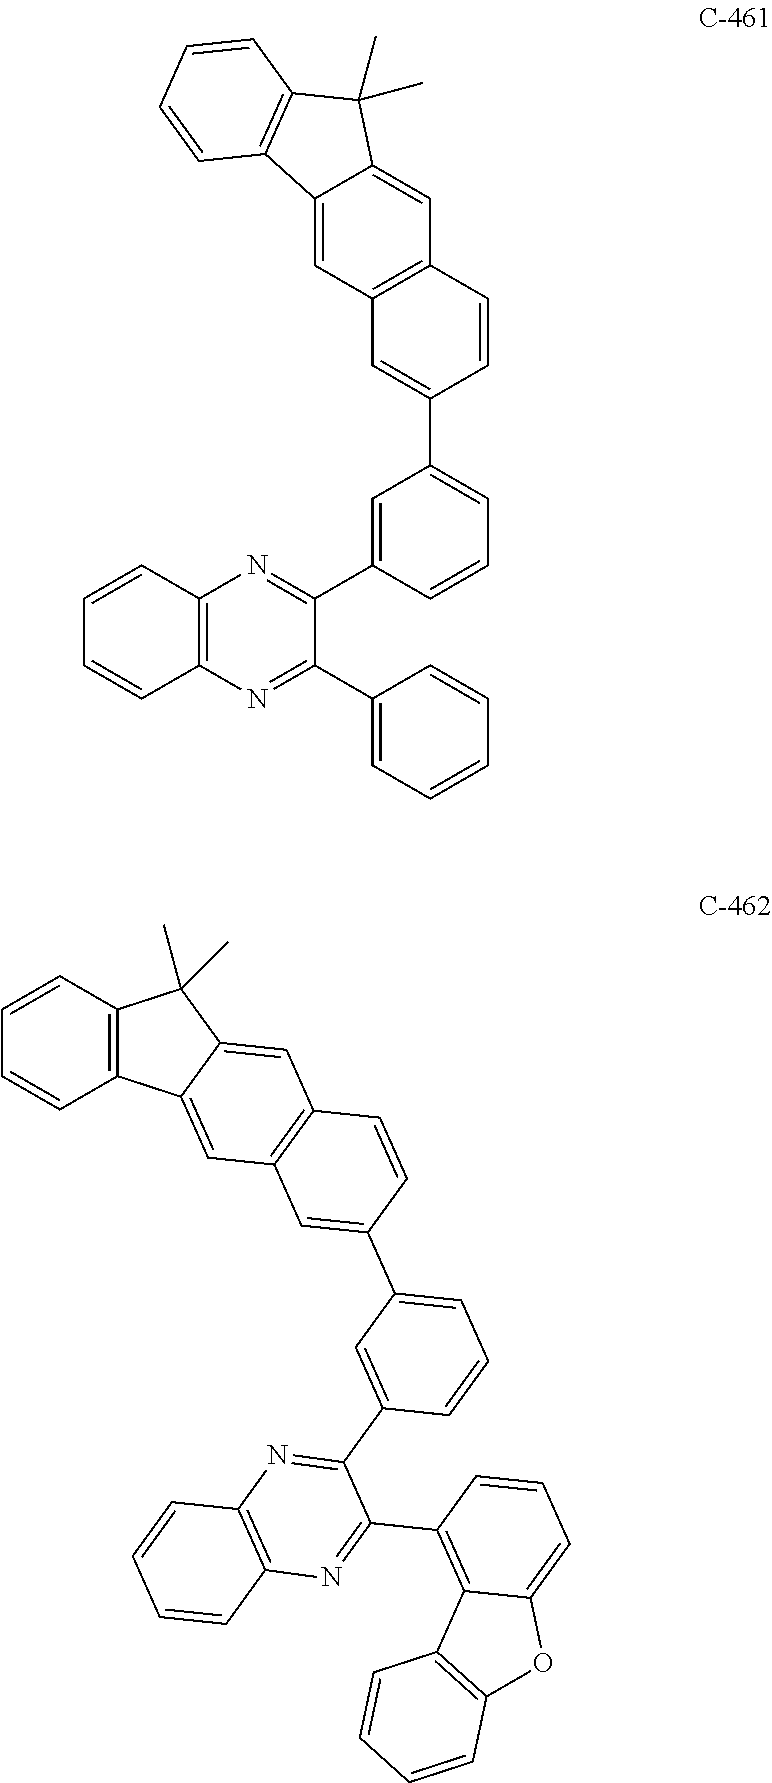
C12=C(N=C(C3=CC=CC=C3)C(C3=CC(C4=CC5=C(C=C4)C=C4C(=C5)C5=C(C4(C)C)C=CC=C5)=CC=C3)=N1)C=CC=C2.C1=CC2=C(C=C1)C1=CC3=C(C=C1C2(C)C)C=CC(C1=CC=CC(C2=NC4=C(N=C2C2=C5C(=CC=C2)OC2=C5C=CC=C2)C=CC=C4)=C1)=C3
